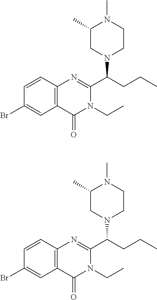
C1=CC2=C(C=C1Br)C(=O)N(CC)C(C(CCC)N1CCN(C)C(C)C1)=N2.C1=CC2=C(C=C1Br)C(=O)N(CC)C(C(CCC)N1CCN(C)C(C)C1)=N2
